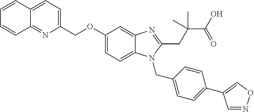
C1(COC2=CC=C3C(=C2)N=C(CC(C)(C(=O)O)C)N3CC2=CC=C(C3=CON=C3)C=C2)=CC=C2C(=N1)C=CC=C2
